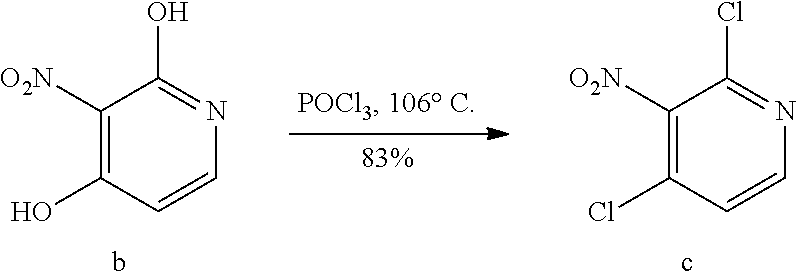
C1([O2N])=C(O)C=CN=C1O.C1([O2N])=C(Cl)C=CN=C1Cl
